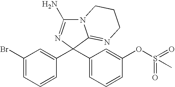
N12C(N)=NC(C3=CC(Br)=CC=C3)(C3=CC=CC(OS(=O)(=O)C)=C3)C1=NCCC2
